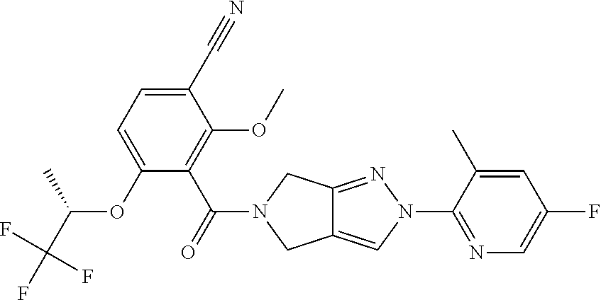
O(C1=CC=C(C#N)C(OC)=C1C(=O)N1CC2=CN(C3=NC=C(F)C=C3C)N=C2C1)C(C(F)(F)F)C
